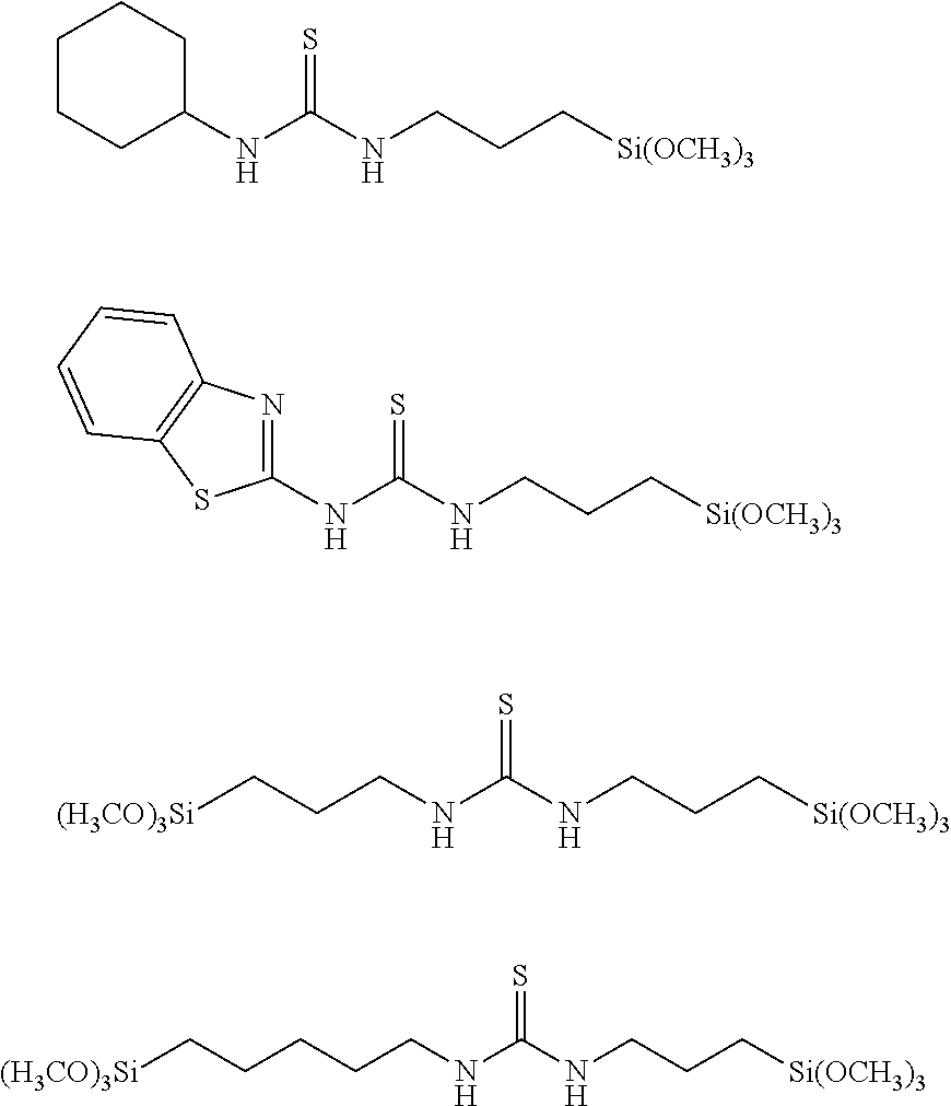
N(C(NCCC[Si(OCH3)3])=S)C1CCCCC1.N(C(NCCC[Si(OCH3)3])=S)C1=NC2=C(S1)C=CC=C2.N(C(NCCC[Si(OCH3)3])=S)CCC[(H3CO)3Si].N(C(NCCC[Si(OCH3)3])=S)CCCCC[(H3CO)3Si]
